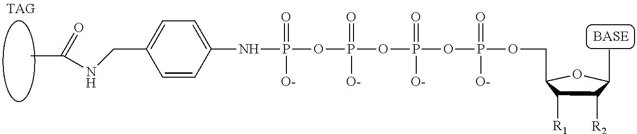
C1=C(CNC(C)=O)C=CC(NP(OP(OP(OP(OCC2C([R1])C([R2])C(C)O2)(=O)[O-])(=O)[O-])(=O)[O-])(=O)[O-])=C1
